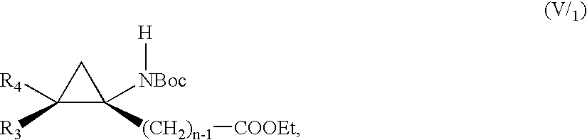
C1([R4])([R3])C([NBoc][H])([(CH2)n-1][COOEt])C1
